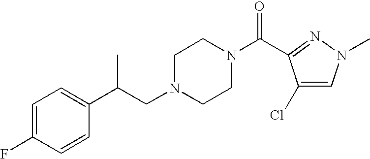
C1=C(F)C=CC(C(CN2CCN(C(=O)C3=NN(C)C=C3Cl)CC2)C)=C1
